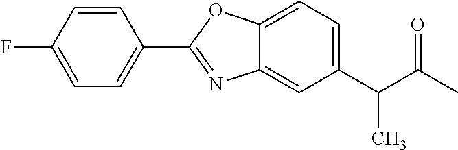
FC1=CC=C(C2=NC3=CC(C(C(C)=O)C)=CC=C3O2)C=C1
